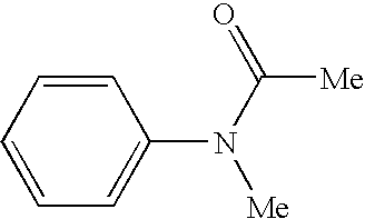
C1=CC=C(N(C([Me])=O)[Me])C=C1
